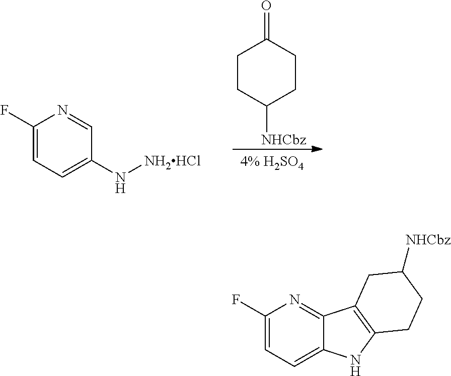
C1CC([NHCbz])CCC1=O.C1(F)=CC=C(N[NH2HCl])C=N1.C1(F)=CC=C2C(=N1)C1=C(N2)CCC([NHCbz])C1
